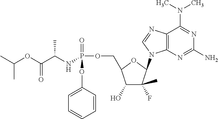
C12=C(N=C(N)N=C1N(C)C)N(C1C(F)(C)C(O)C(COP(=O)(OC3=CC=CC=C3)NC(C)C(=O)OC(C)C)O1)C=N2
